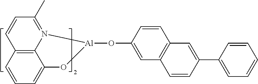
C1=CC2=C3N(=C1C)[Al](OC1=CC4=C(C=C1)C=C(C1=CC=CC=C1)C=C4)OC3=CC=C2
